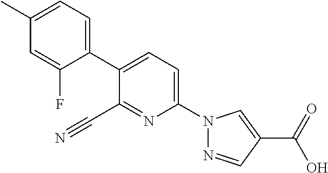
C1(C#N)=NC(N2N=CC(C(O)=O)=C2)=CC=C1C1=CC=C(C)C=C1F
